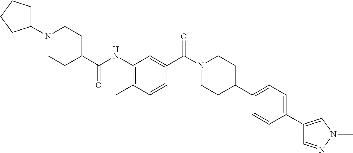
N(C1=C(C)C=CC(C(=O)N2CCC(C3=CC=C(C4=CN(C)N=C4)C=C3)CC2)=C1)C(C1CCN(C2CCCC2)CC1)=O
